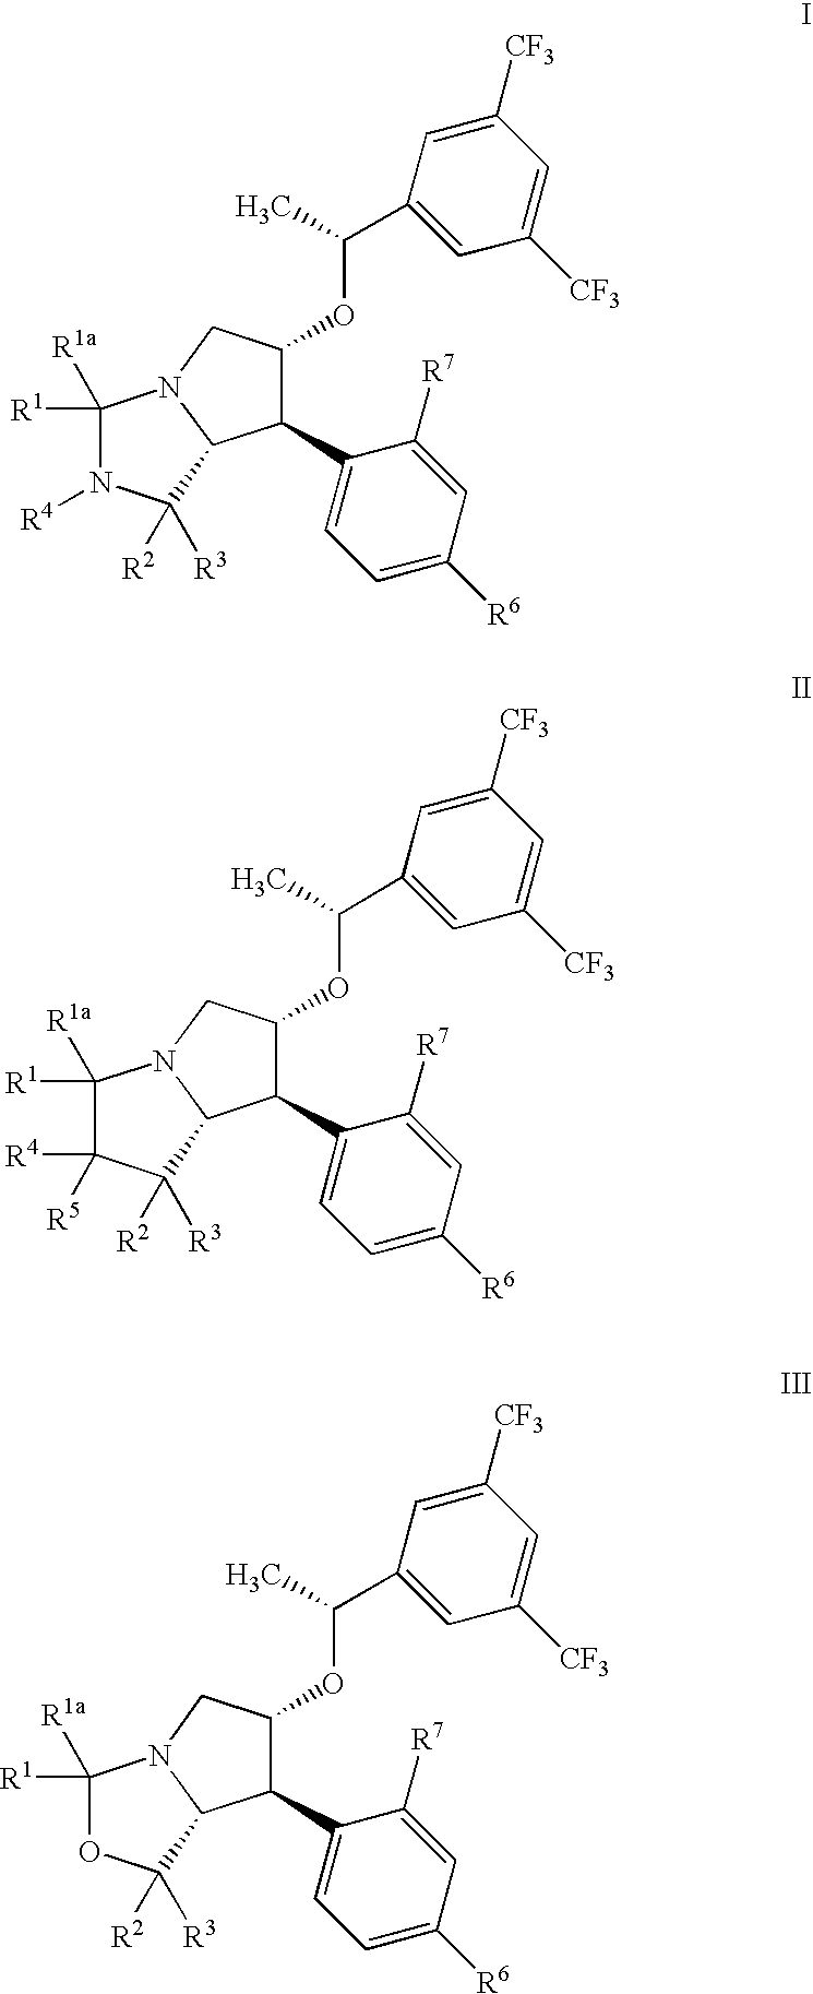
C1([R1])([R1a])N([R4])C([R2])([R3])C2N1CC(OC(C1=CC([CF3])=CC([CF3])=C1)C)C2C1=CC=C([R6])C=C1[R7].C1([R1])([R1a])C([R4])([R5])C([R2])([R3])C2N1CC(OC(C1=CC([CF3])=CC([CF3])=C1)C)C2C1=CC=C([R6])C=C1[R7].C1([R1])([R1a])OC([R2])([R3])C2N1CC(OC(C1=CC([CF3])=CC([CF3])=C1)C)C2C1=CC=C([R6])C=C1[R7]
